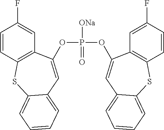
P([ONa])(=O)(OC1=CC2=CC=CC=C2SC2=C1C=C(F)C=C2)OC1=CC2=CC=CC=C2SC2=C1C=C(F)C=C2
